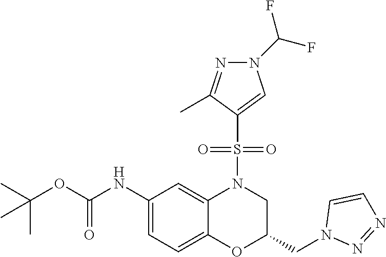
C1(NC(OC(C)(C)C)=O)=CC=C2C(=C1)N(S(C1=CN(C(F)F)N=C1C)(=O)=O)CC(CN1N=NC=C1)O2
